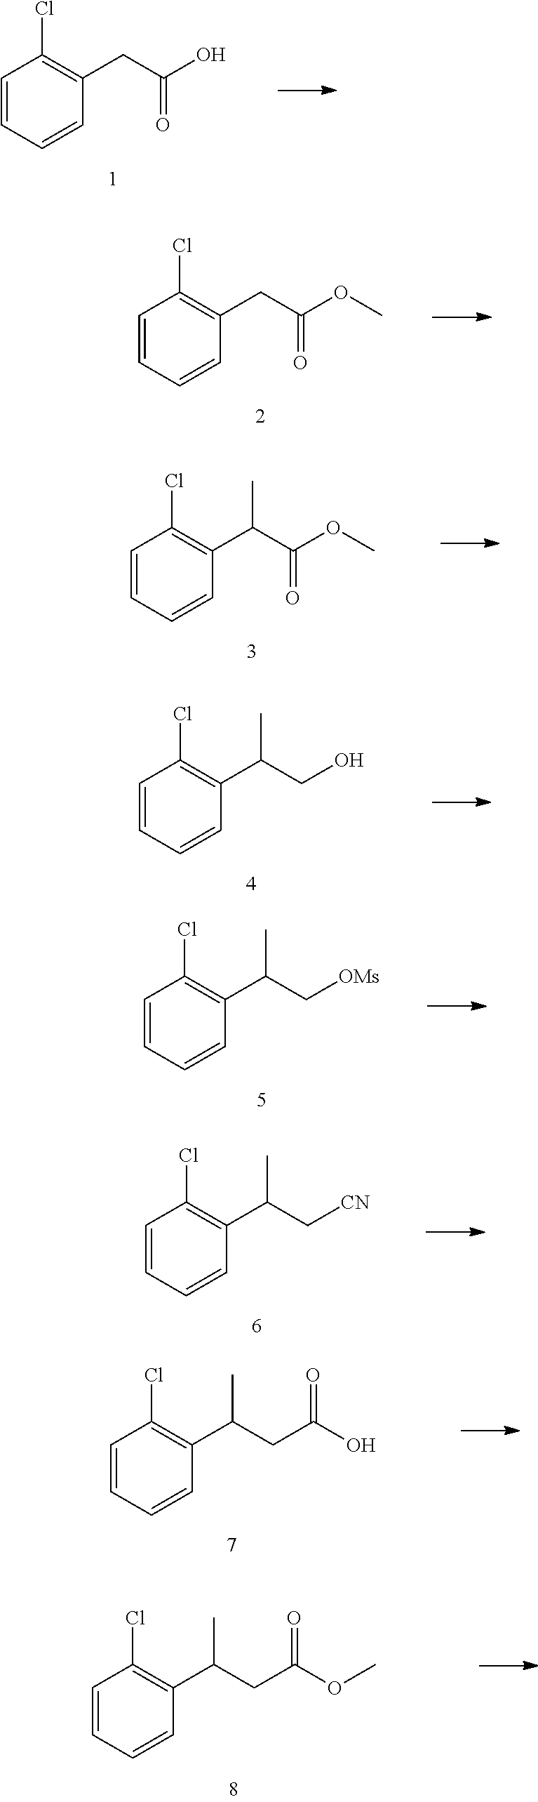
C1=CC=CC(CC(O)=O)=C1Cl.C1=CC=CC(C(C(OC)=O)C)=C1Cl.C1=CC=CC(C(CO)C)=C1Cl.C1=CC=CC(C(C[OMs])C)=C1Cl.C1=CC=CC(C(C[CN])C)=C1Cl.C1=CC=CC(C(CC(O)=O)C)=C1Cl.C1=CC=CC(CC(OC)=O)=C1Cl.C1=CC=CC(C(CC(OC)=O)C)=C1Cl
